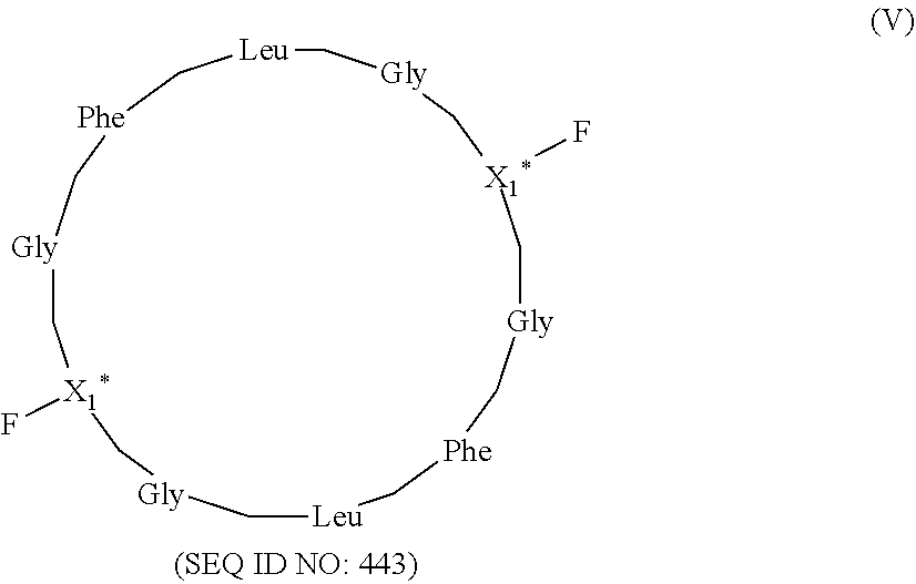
[Leu]1C[Phe]C[Gly]C[X1*](F)C[Gly]C[Leu]C[Phe]C[Gly]C[X1*](F)C[Gly]C1
